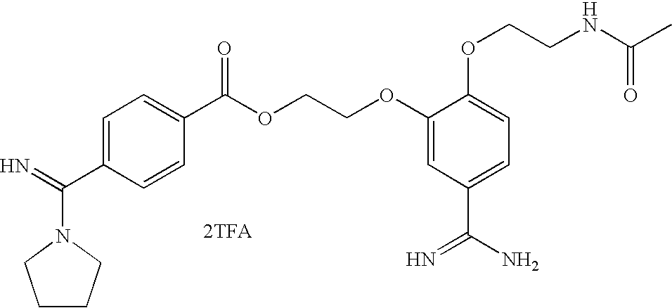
[2TFA].N1(C(=N)C2=CC=C(C(OCCOC3=CC(C(N)=N)=CC=C3OCCNC(C)=O)=O)C=C2)CCCC1
